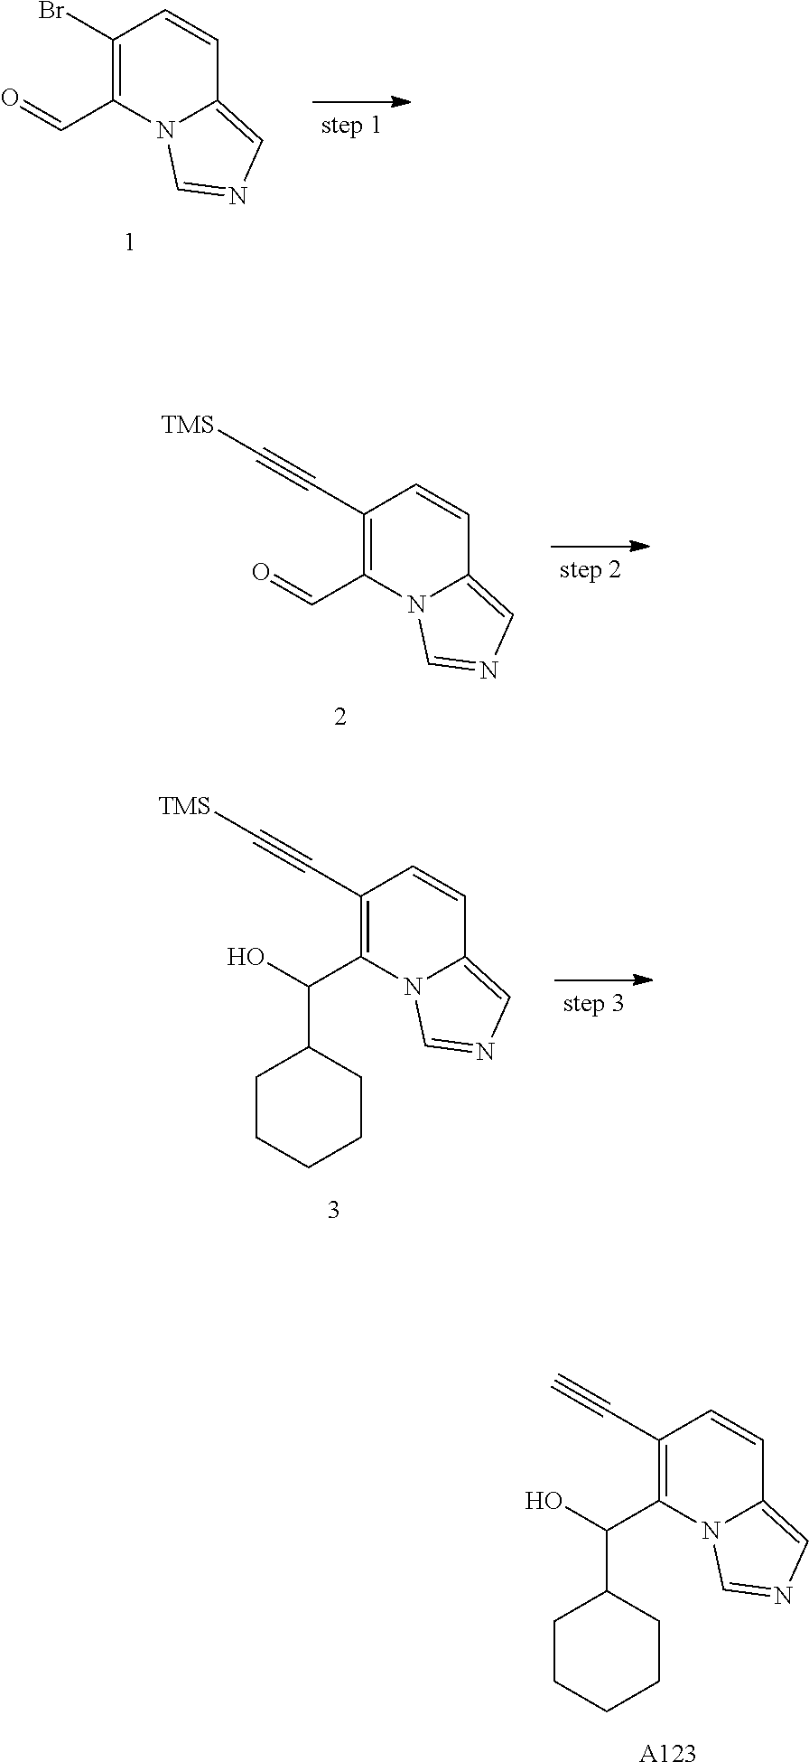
C1(C=O)=C(Br)C=CC2=CN=CN12.C1(C=O)=C(C#C[TMS])C=CC2=CN=CN12.C1(C(O)C2CCCCC2)=C(C#C[TMS])C=CC2=CN=CN12.C1(C(O)C2CCCCC2)=C(C#C)C=CC2=CN=CN12.[A123]
